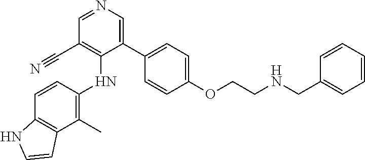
C1(C)=C(NC2=C(C#N)C=NC=C2C2=CC=C(OCCNCC3=CC=CC=C3)C=C2)C=CC2=C1C=CN2
